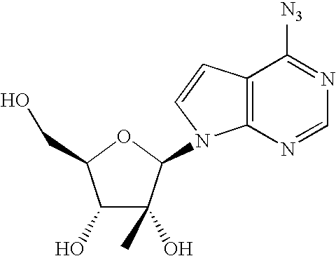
C1(O)C(O)(C)C(N2C3=C(C=C2)C([N3])=NC=N3)OC1CO
